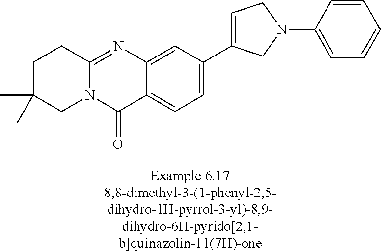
C1C(C)(C)CN2C(=NC3=CC(C4=CCN(C5=CC=CC=C5)C4)=CC=C3C2=O)C1
